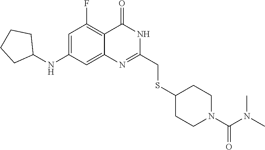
N(C)(C)C(N1CCC(SCC2=NC3=CC(NC4CCCC4)=CC(F)=C3C(=O)N2)CC1)=O
